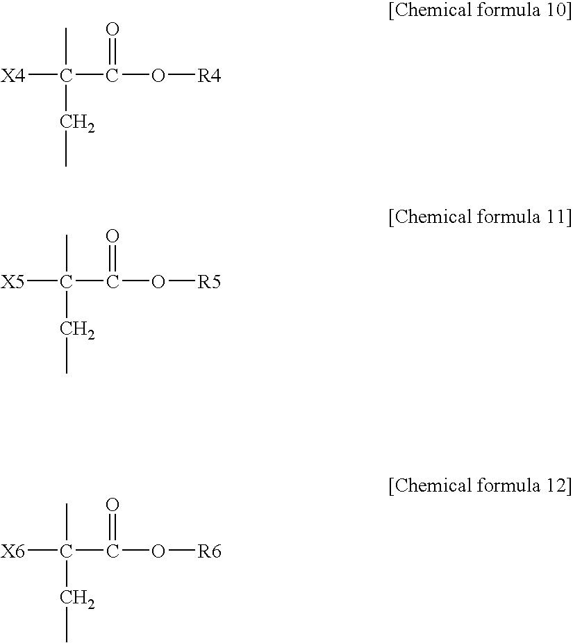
[X4]C(C(O[R4])=O)(C)CC.[X5]C(C(O[R5])=O)(C)CC.[X6]C(C(O[R6])=O)(C)CC
